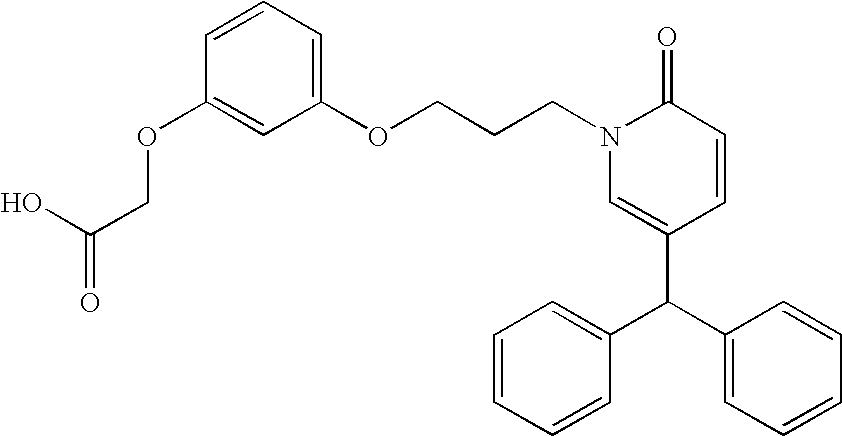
C1(C(C2=CC=CC=C2)C2=CC=CC=C2)=CN(CCCOC2=CC=CC(OCC(=O)O)=C2)C(=O)C=C1
